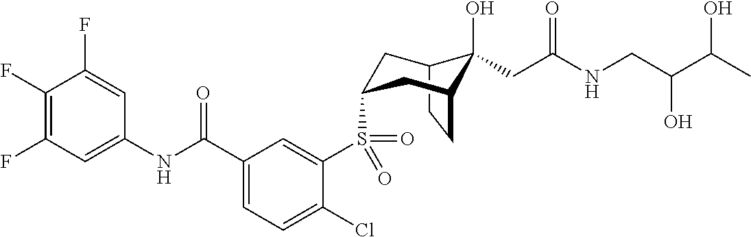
C12CCC(CC(S(C3=CC(C(NC4=CC(F)=C(F)C(F)=C4)=O)=CC=C3Cl)(=O)=O)C1)C2(O)CC(NCC(C(C)O)O)=O
